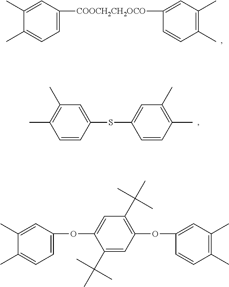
C1(C)=CC([COOCH2CH2OCO]C2=CC(C)=C(C)C=C2)=CC=C1C.C1=CC(SC2=CC(C)=C(C)C=C2)=CC(C)=C1C.C1(C)=CC(OC2=CC(C(C)(C)C)=C(OC3=CC(C)=C(C)C=C3)C=C2C(C)(C)C)=CC=C1C
